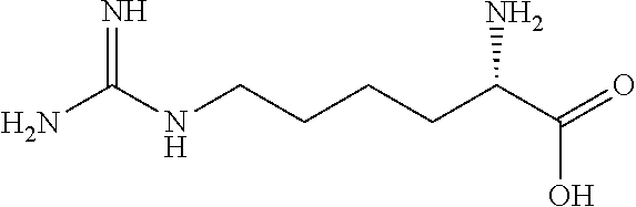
NC(NCCCCC(C(=O)O)N)=N
